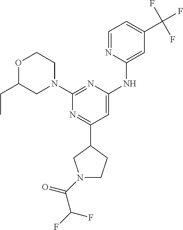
O1C(CC)CN(C2=NC(NC3=CC(C(F)(F)F)=CC=N3)=CC(C3CCN(C(=O)C(F)F)C3)=N2)CC1
